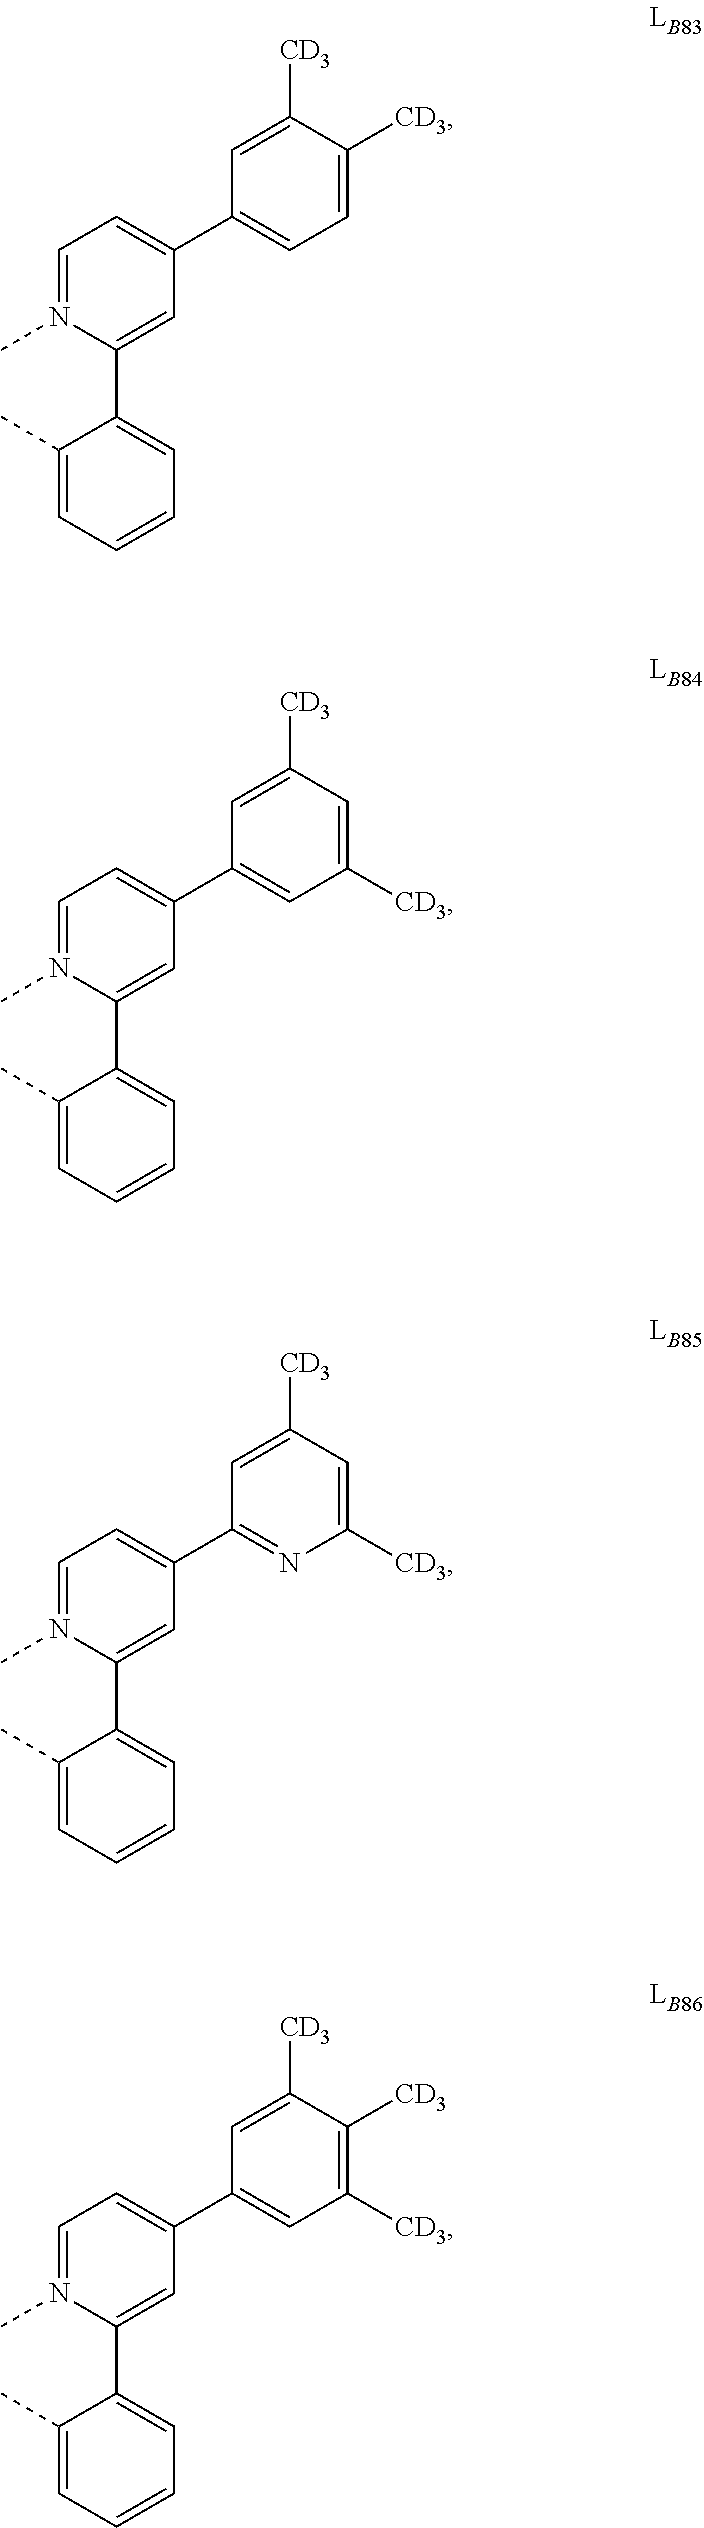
C1=N(C)C(C2=CC=CC=C2C)=CC(C2=CC=C([CD3])C([CD3])=C2)=C1.C1=N(C)C(C2=CC=CC=C2C)=CC(C2=CC([CD3])=CC([CD3])=C2)=C1.C1=N(C)C(C2=CC=CC=C2C)=CC(C2=NC([CD3])=CC([CD3])=C2)=C1.C1=N(C)C(C2=CC=CC=C2C)=CC(C2=CC([CD3])=C([CD3])C([CD3])=C2)=C1
